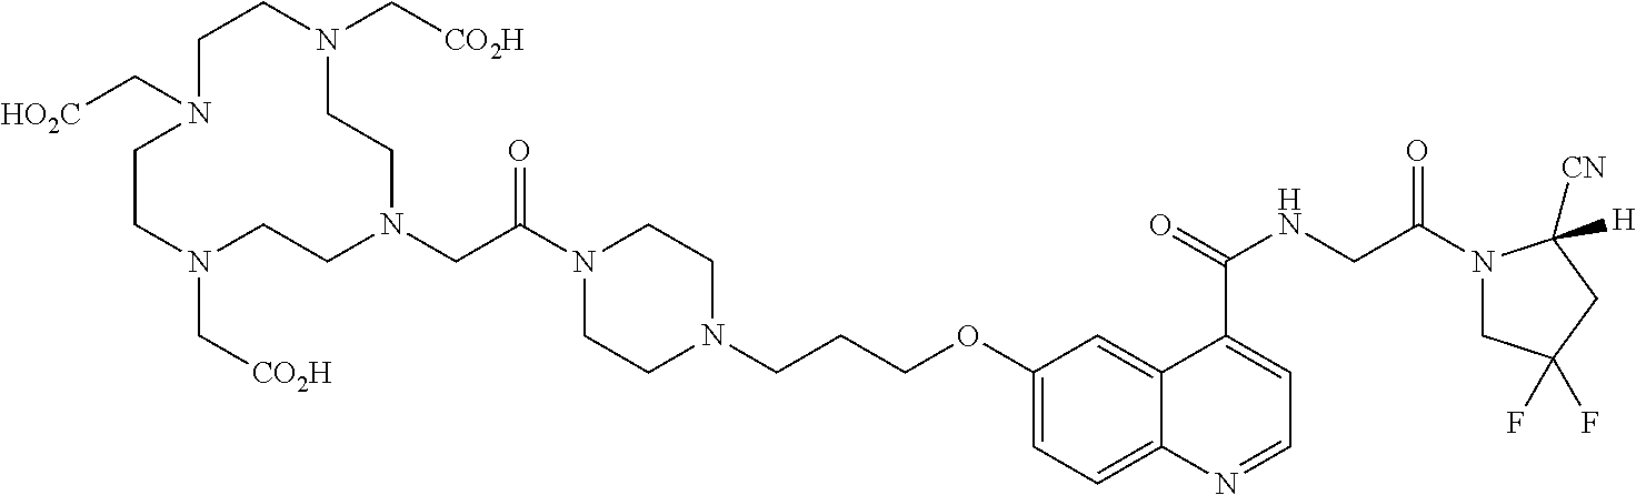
C1CN(C[CO2H])CCN(CC(N2CCN(CCCOC3=CC=C4C(=C3)C(C(=O)NCC(N3CC(F)(F)CC3([CN])[H])=O)=CC=N4)CC2)=O)CCN(C[CO2H])CCN1C[HO2C]
